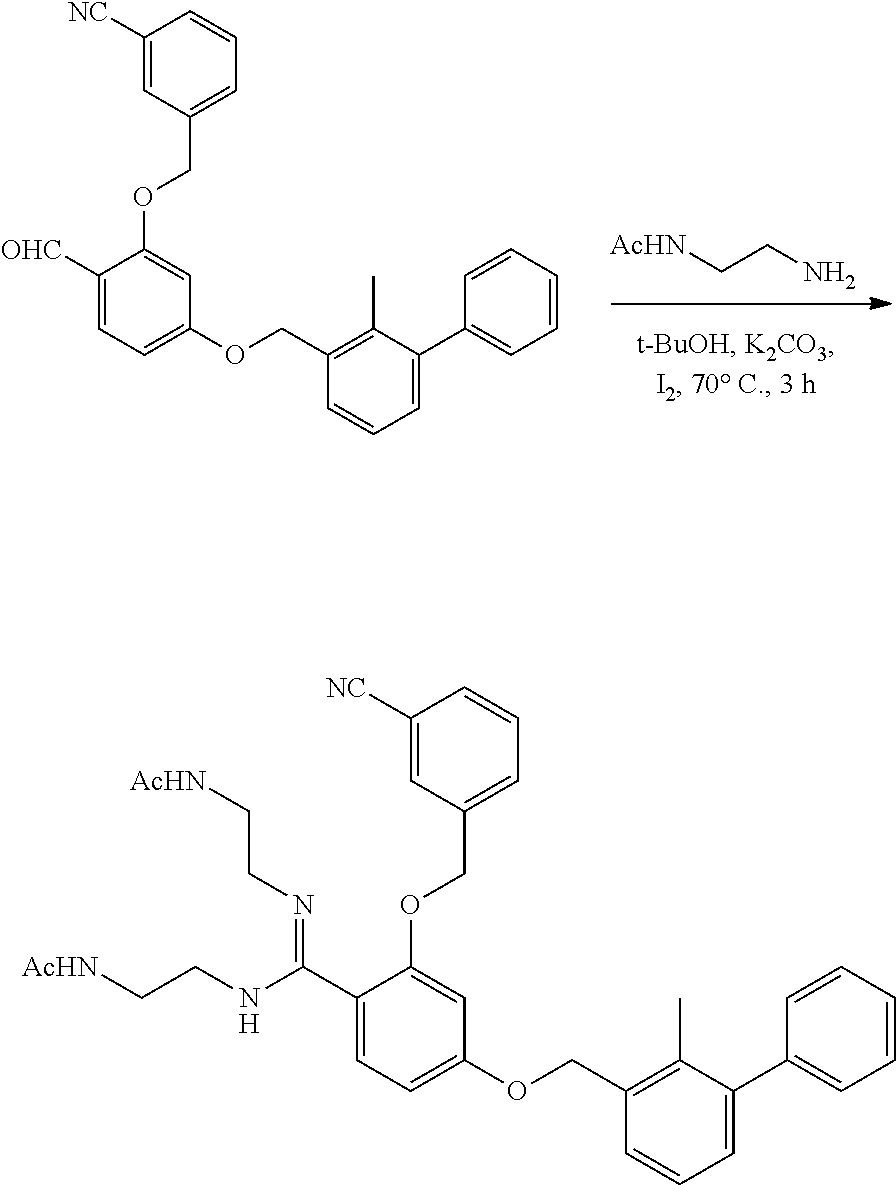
C1([NC])=CC(COC2=CC(OCC3=C(C)C(C4=CC=CC=C4)=CC=C3)=CC=C2[OHC])=CC=C1.[AcHN]CCN.C1([NC])=CC(COC2=CC(OCC3=C(C)C(C4=CC=CC=C4)=CC=C3)=CC=C2C(=NCC[AcHN])NCC[AcHN])=CC=C1.[H]
